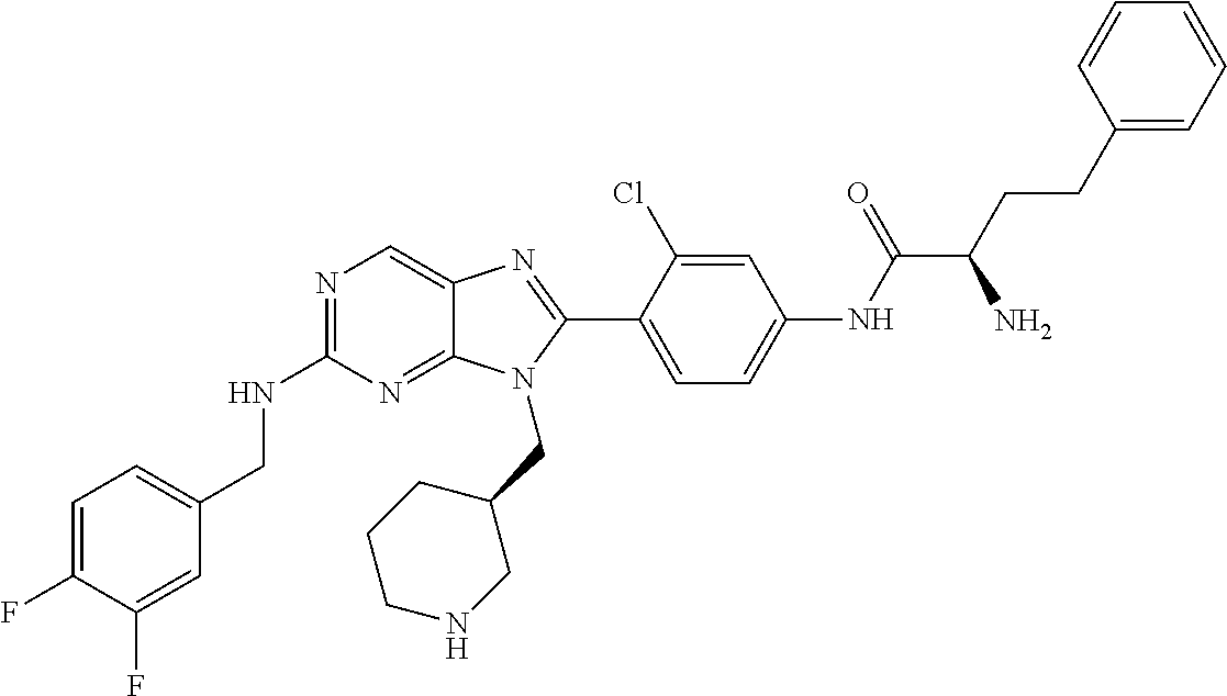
C1=C(F)C(F)=CC(CNC2=NC=C3C(=N2)N(CC2CCCNC2)C(C2=CC=C(NC(C(CCC4=CC=CC=C4)N)=O)C=C2Cl)=N3)=C1
